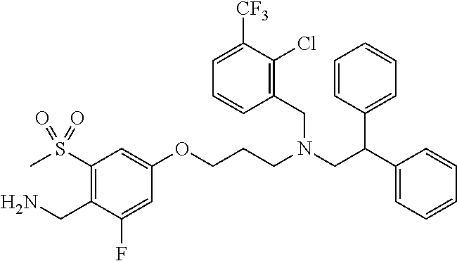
C1=C(F)C(CN)=C(S(C)(=O)=O)C=C1OCCCN(CC(C1=CC=CC=C1)C1=CC=CC=C1)CC1=C(Cl)C([CF3])=CC=C1
